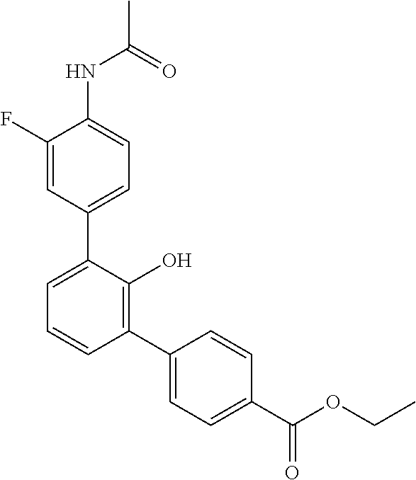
C1(NC(C)=O)=CC=C(C2=CC=CC(C3=CC=C(C(OCC)=O)C=C3)=C2O)C=C1F
